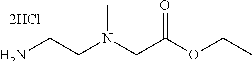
NCCN(CC(OCC)=O)C
